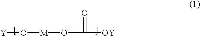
[Y]O[M]OC(=O)[OY]
